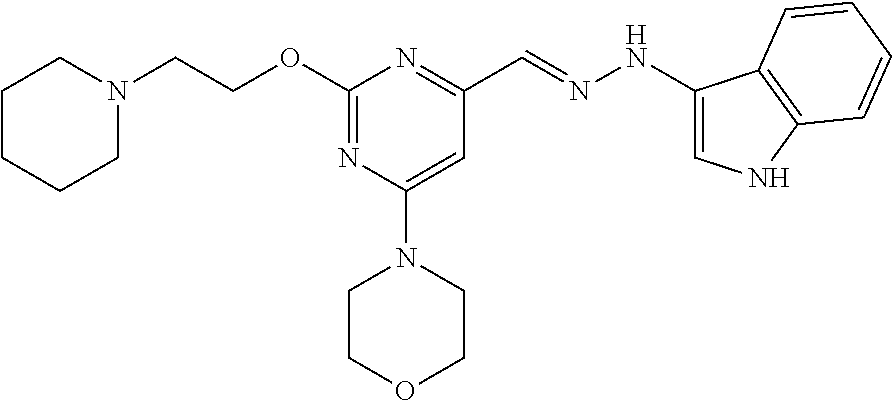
N1(CCOC2=NC(N3CCOCC3)=CC(C=NNC3=CNC4=C3C=CC=C4)=N2)CCCCC1
